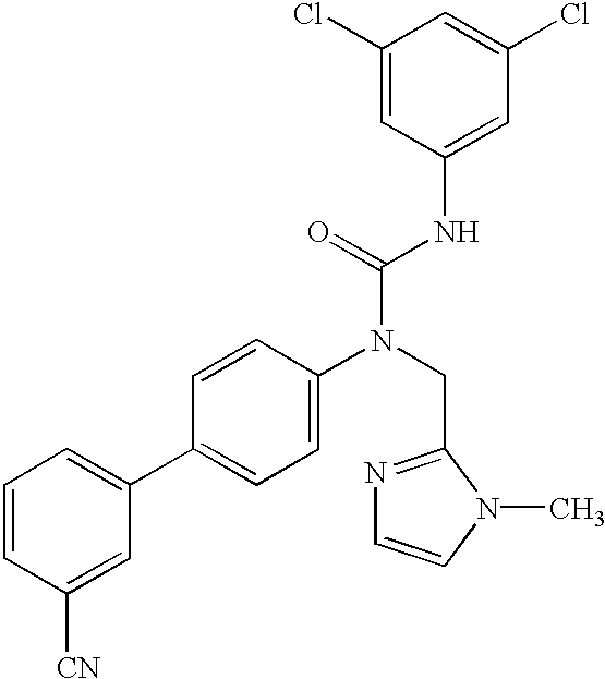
C1=CC([CN])=CC(C2=CC=C(N(CC3=NC=CN3C)C(=O)NC3=CC(Cl)=CC(Cl)=C3)C=C2)=C1
